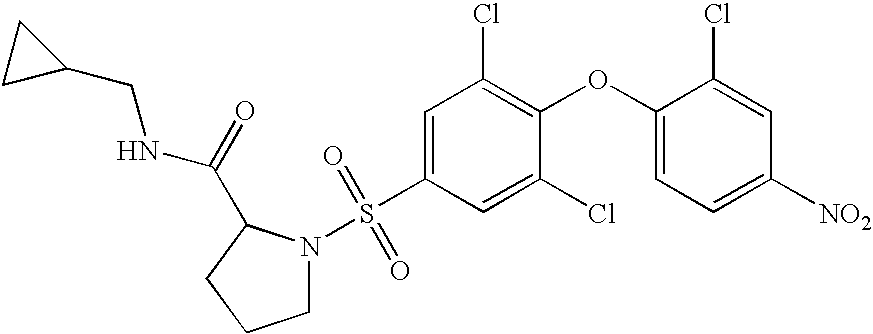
C1=C(S(=O)(=O)N2CCCC2C(NCC2CC2)=O)C=C(Cl)C(OC2=CC=C([NO2])C=C2Cl)=C1Cl
